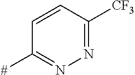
C1=CC([CF3])=NN=C1[#]
